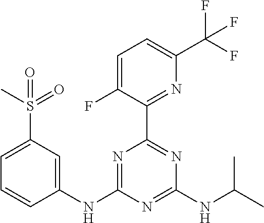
C1(NC2=NC(C3=NC(C(F)(F)F)=CC=C3F)=NC(NC(C)C)=N2)=CC(S(C)(=O)=O)=CC=C1
